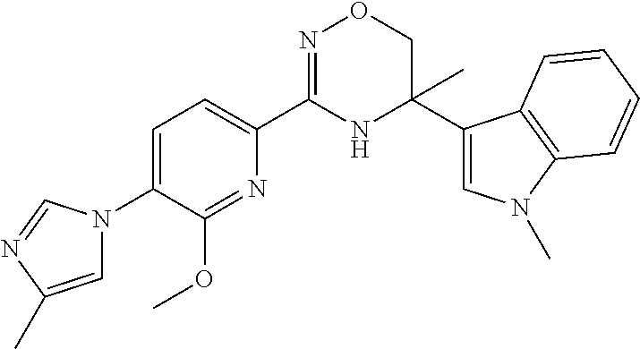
C1(C2=CC=C(N3C=C(C)N=C3)C(OC)=N2)=NOCC(C2=CN(C)C3=C2C=CC=C3)(C)N1
